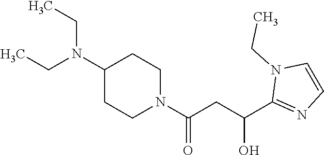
C1(N(CC)CC)CCN(C(CC(C2=NC=CN2CC)O)=O)CC1
